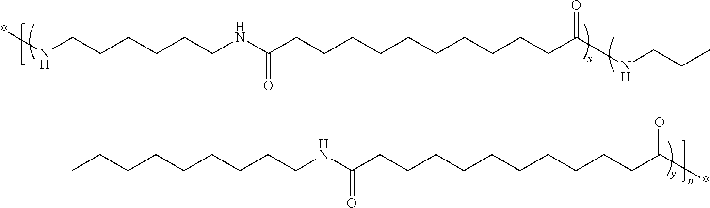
*NCCCCCCNC(CCCCCCCCCCC(NCCC)=O)=O.CCCCCCCCCNC(CCCCCCCCCCC(*)=O)=O
